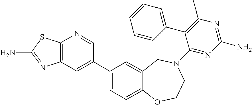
C12=C(C=C(C3=CC=C4C(=C3)CN(C3=NC(N)=NC(C)=C3C3=CC=CC=C3)CCO4)C=N1)N=C(N)S2
